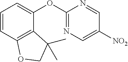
C1=CC2=C(C(OC3=NC=C([NO2])C=N3)=C1)C(C)(C)CO2
